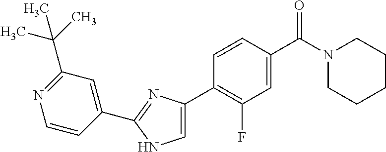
C1(C2=NC(C3=C(F)C=C(C(N4CCCCC4)=O)C=C3)=CN2)=CC(C(C)(C)C)=NC=C1
